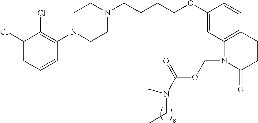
C1(Cl)=CC=CC(N2CCN(CCCCOC3=CC4=C(C=C3)CCC(=O)N4COC(=O)N(CC)C)CC2)=C1Cl
